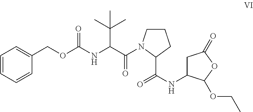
C1=CC=CC(COC(NC(C(=O)N2CCCC2C(=O)NC2CC(=O)OC2OCC)C(C)(C)C)=O)=C1
